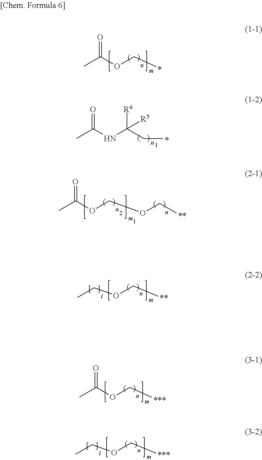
O=C(OCC)C.O=C(NC([R6])([R5])CC)C.O=C(OCOCC)C.O=C(OCC)C.C(OCC)C.C(OCC)C
